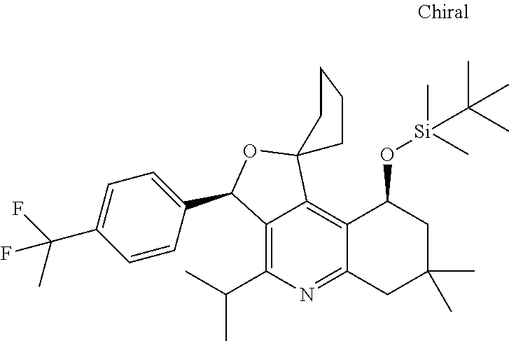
C12=C(C(C)C)N=C3C(=C1C1(OC2C2=CC=C(C(F)(C)F)C=C2)CCCC1)C(O[Si](C)(C(C)(C)C)C)CC(C)(C)C3
